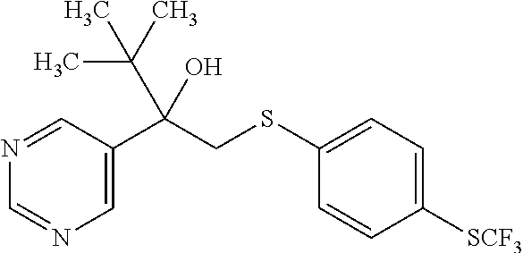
C1=C(C(CSC2=CC=C([SCF3])C=C2)(C(C)(C)C)O)C=NC=N1
